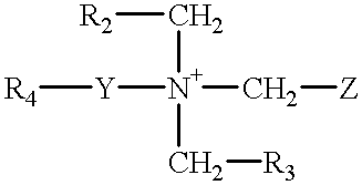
[R2]C[N+](C[Z])([Y][R4])C[R3]
